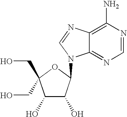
C1(O)C(O)C(N2C3=NC=NC(N)=C3N=C2)OC1(CO)CO
